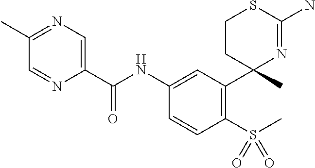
C1CC(C)(C2=C(S(C)(=O)=O)C=CC(NC(C3=CN=C(C)C=N3)=O)=C2)N=C(N)S1
